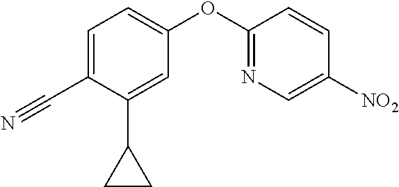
C1(OC2=CC=C(C#N)C(C3CC3)=C2)=NC=C([NO2])C=C1
